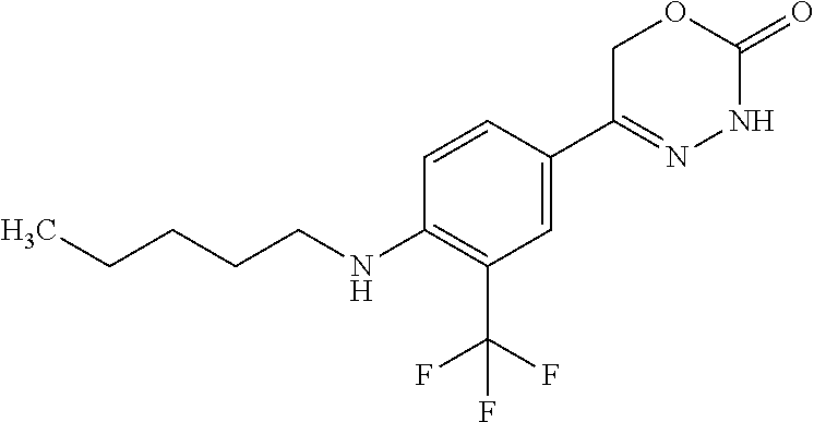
C1=CC(C2=NNC(=O)OC2)=CC(C(F)(F)F)=C1NCCCCC
